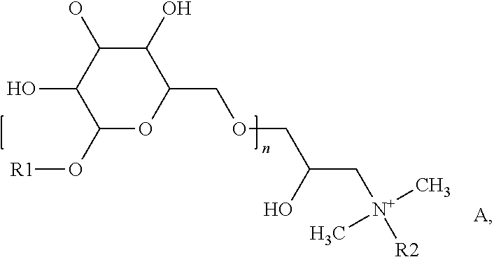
OC1C(O[R1])OC(COCC(C[N+]([R2])(C)C)O)C(O)C1O.[A]
